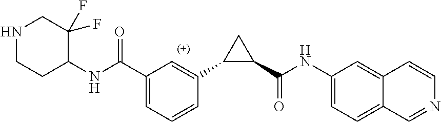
C1=C(C(NC2C(F)(F)CNCC2)=O)C=C(C2C(C(NC3=CC=C4C(=C3)C=CN=C4)=O)C2)C=C1
